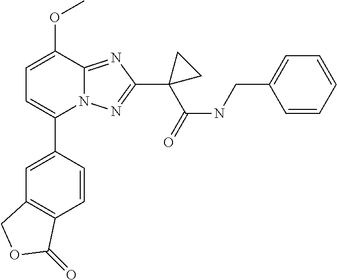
C1=C(OC)C2=NC(C3(C(NCC4=CC=CC=C4)=O)CC3)=NN2C(C2=CC3=C(C=C2)C(=O)OC3)=C1
